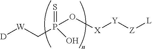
[D][W]CP(O[X][Y][Z][L])(=S)O
